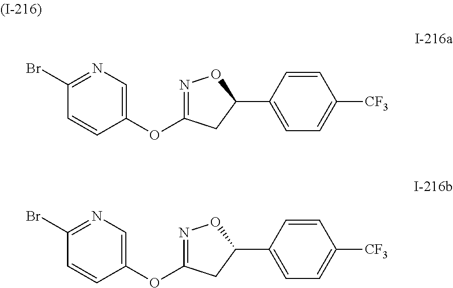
C1(C2=CC=C([CF3])C=C2)ON=C(OC2=CN=C(Br)C=C2)C1.C1(C2=CC=C([CF3])C=C2)ON=C(OC2=CN=C(Br)C=C2)C1
